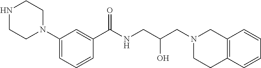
C1(C(NCC(CN2CC3=C(CC2)C=CC=C3)O)=O)=CC(N2CCNCC2)=CC=C1
